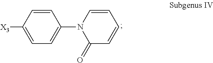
C1=C([X3])C=CC(N2C(=O)C=CC=C2)=C1
